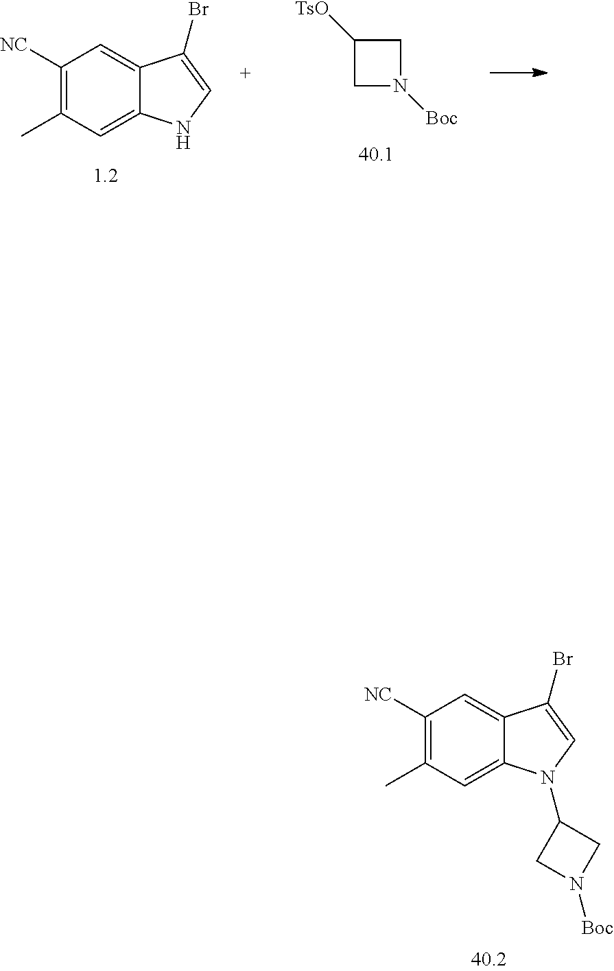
C1C([TsO])CN1[Boc].C1([NC])=C(C)C=C2C(=C1)C(Br)=CN2.C1([NC])=C(C)C=C2C(=C1)C(Br)=CN2C1CN([Boc])C1
